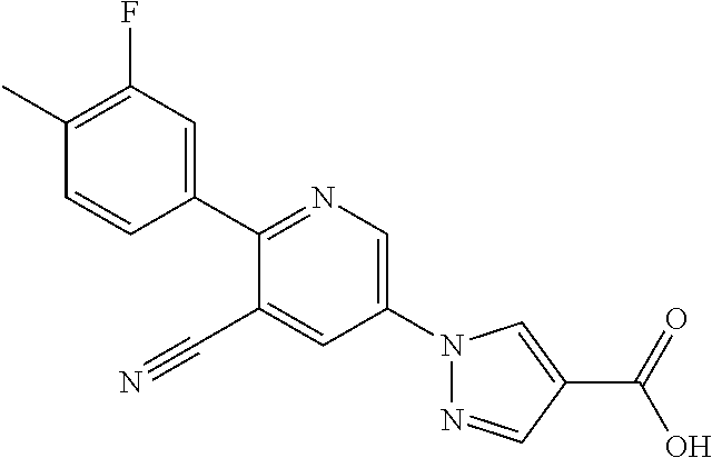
C1(C#N)=CC(N2N=CC(C(O)=O)=C2)=CN=C1C1=CC(F)=C(C)C=C1
